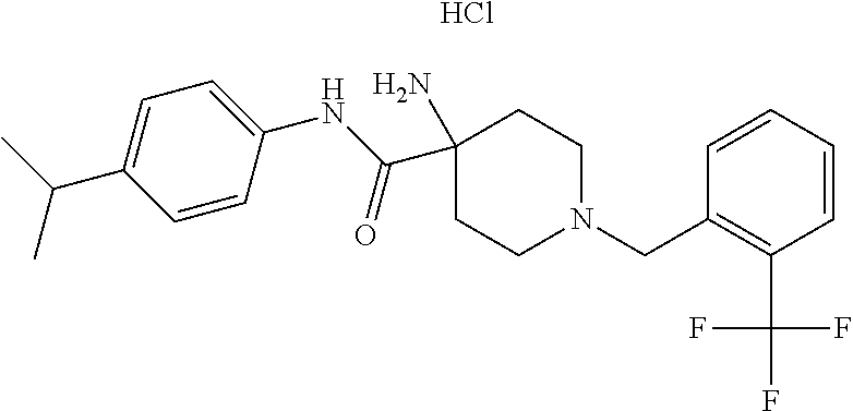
CC(C1=CC=C(NC(=O)C2(N)CCN(CC3=C(C(F)(F)F)C=CC=C3)CC2)C=C1)C.Cl
